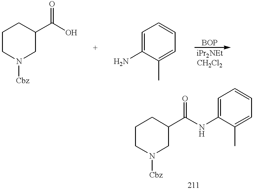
C1CN([Cbz])CC(C(O)=O)C1.C1=C(N)C(C)=CC=C1.C1CN([Cbz])CC(C(=O)NC2=CC=CC=C2C)C1
